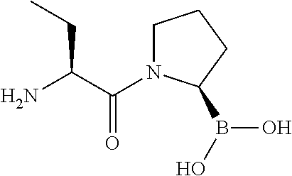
C(C(N)CC)(=O)N1CCCC1B(O)O
